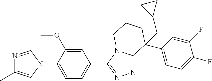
N1=CN(C2=CC=C(C3=NN=C4N3CCCC4(C3=CC=C(F)C(F)=C3)CC3CC3)C=C2OC)C=C1C
